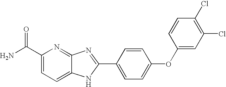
C1(C(N)=O)=CC=C2C(=N1)N=C(C1=CC=C(OC3=CC(Cl)=C(Cl)C=C3)C=C1)N2
